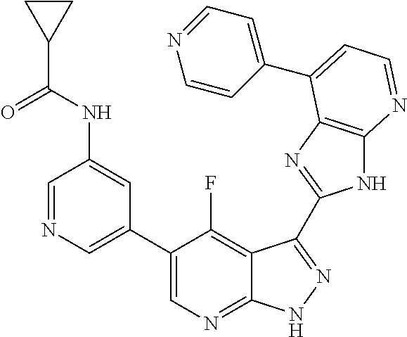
C1=NC=C(C2=CN=C3C(=C2F)C(C2=NC4=C(N2)N=CC=C4C2=CC=NC=C2)=NN3)C=C1NC(C1CC1)=O
